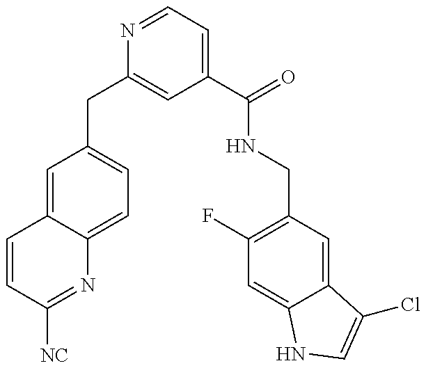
C1=CC([NC])=NC2=CC=C(CC3=CC(C(=O)NCC4=C(F)C=C5C(=C4)C(Cl)=CN5)=CC=N3)C=C12
